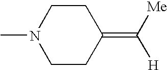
CN1CCC(=C([Me])[H])CC1
